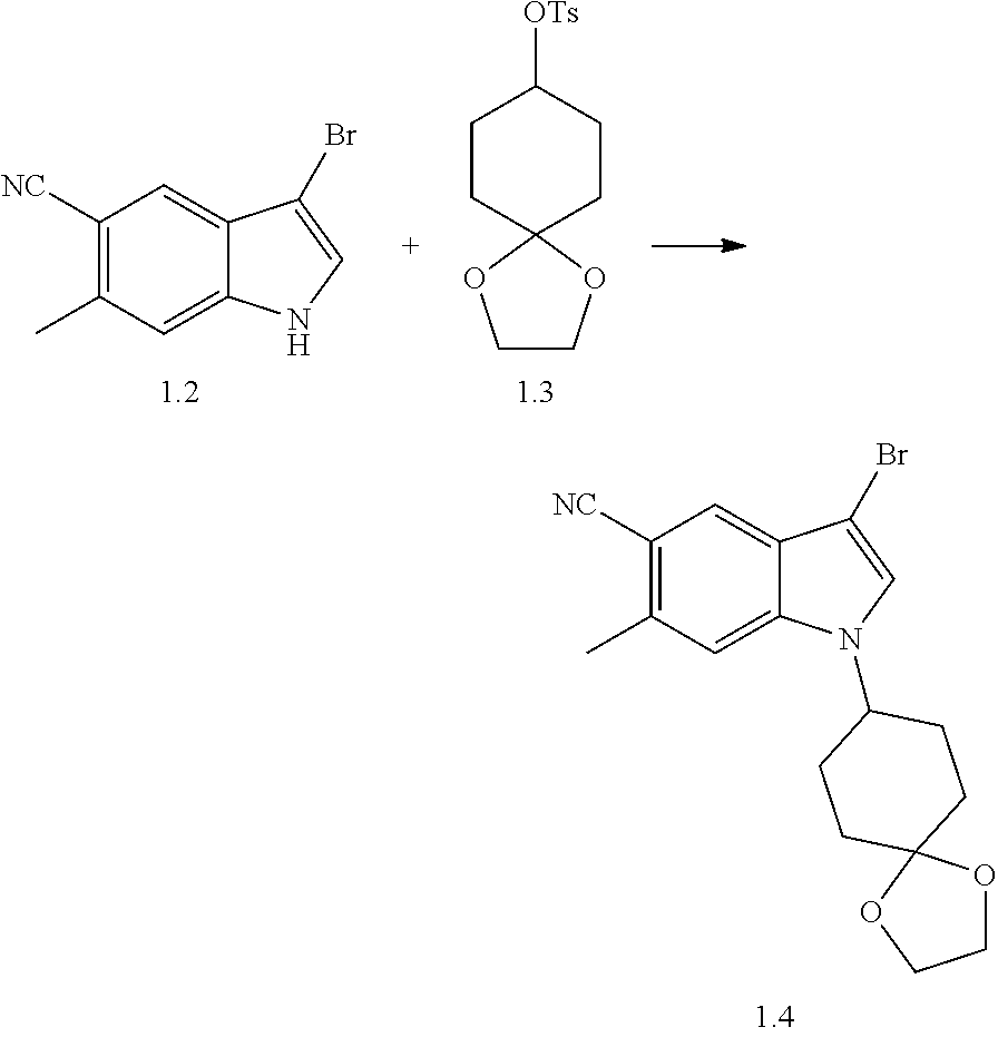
C1([NC])=C(C)C=C2C(=C1)C(Br)=CN2C1CCC2(OCCO2)CC1.C1CC2(CCC1[OTs])OCCO2.C1([NC])=C(C)C=C2C(=C1)C(Br)=CN2
